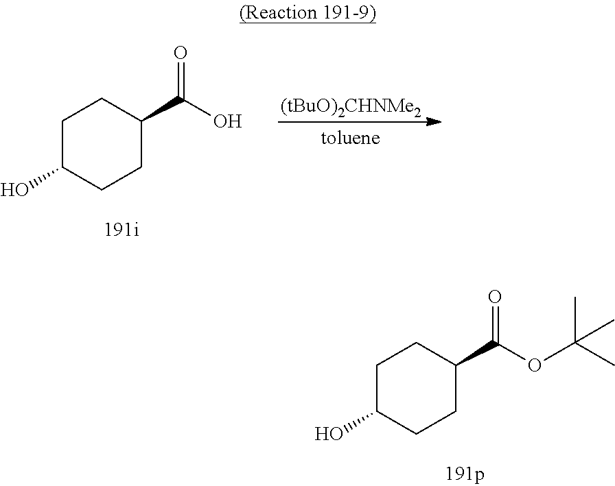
C1C(O)CCC(C(O)=O)C1.[(tBuO)2CHNMe2].C1C(O)CCC(C(OC(C)(C)C)=O)C1
